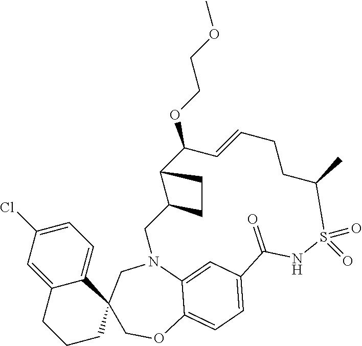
C12=CC(Cl)=CC=C1C1(CCC2)COC2=CC=C3C(=O)NS(=O)(=O)C(C)CCC=CC(OCCOC)C4CCC4CN(C2=C3)C1
